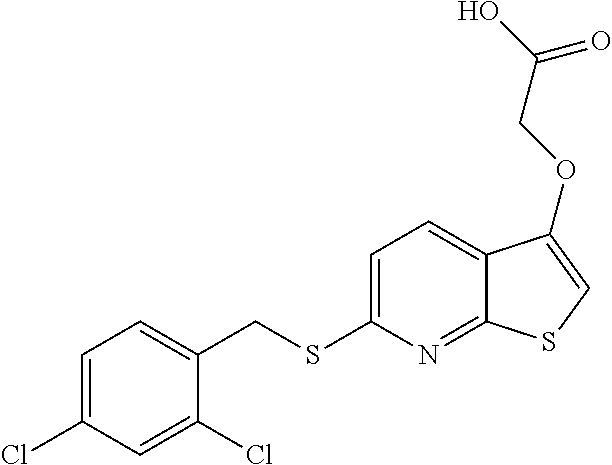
C1=C(Cl)C=C(Cl)C(CSC2=CC=C3C(=N2)SC=C3OCC(O)=O)=C1
